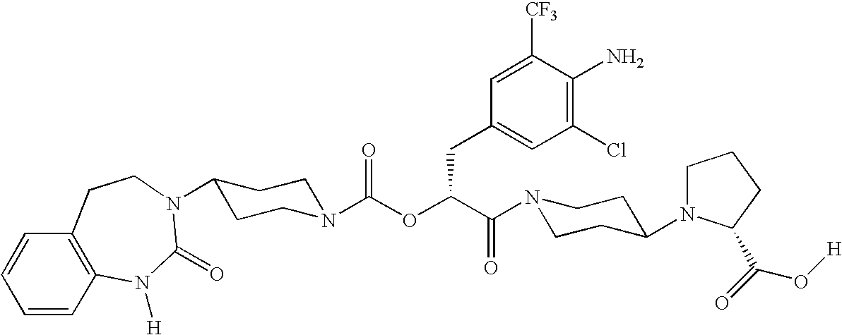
N1(C(C(OC(N2CCC(N3C(=O)N([H])C4=C(C=CC=C4)CC3)CC2)=O)CC2=CC(Cl)=C(N)C([CF3])=C2)=O)CCC(N2CCCC2C(=O)O[H])CC1
